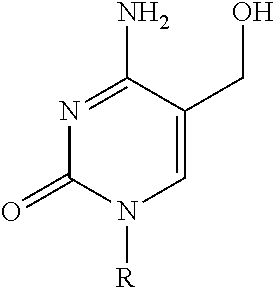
N1=C(N)C(CO)=CN([R])C1=O
